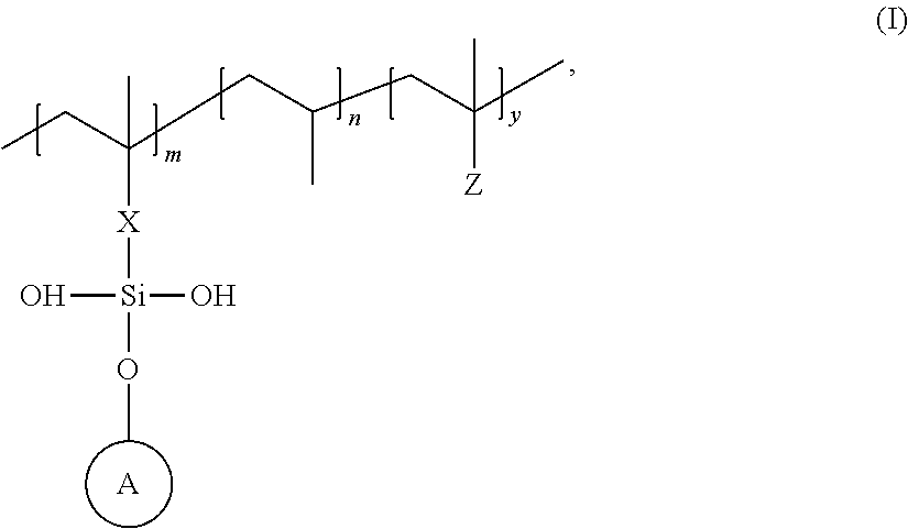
CCC(CC(CC(C)([Z])C)C)([X][Si](O)(O)OC)C.[A]
